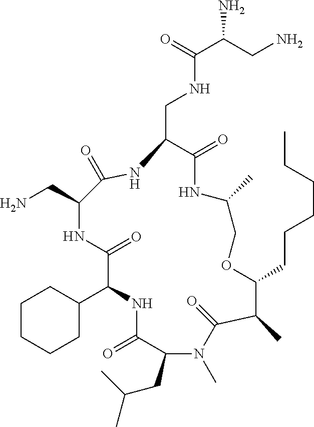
C1(C2NC(=O)C(CC(C)C)N(C)C(=O)C(C)C(CCCCCC)OCC(C)NC(=O)C(CNC(C(CN)N)=O)NC(=O)C(CN)NC2=O)CCCCC1
